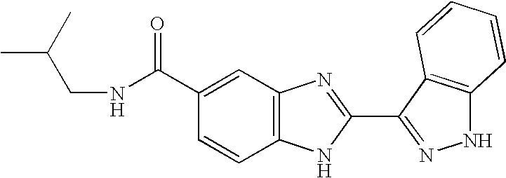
N(C(C1=CC2=C(C=C1)NC(C1=NNC3=C1C=CC=C3)=N2)=O)CC(C)C
